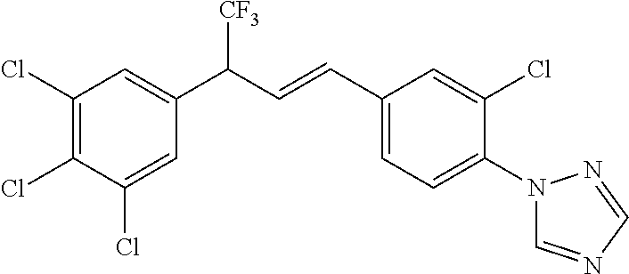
C1(Cl)=CC(C(C=CC2=CC=C(N3C=NC=N3)C(Cl)=C2)[CF3])=CC(Cl)=C1Cl
